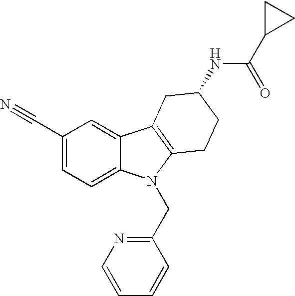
C1(C#N)=CC=C2C(=C1)C1=C(N2CC2=NC=CC=C2)CCC(NC(C2CC2)=O)C1
